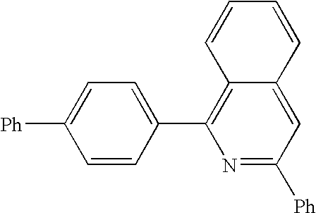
N1=C([Ph])C=C2C(=C1C1=CC=C([Ph])C=C1)C=CC=C2
